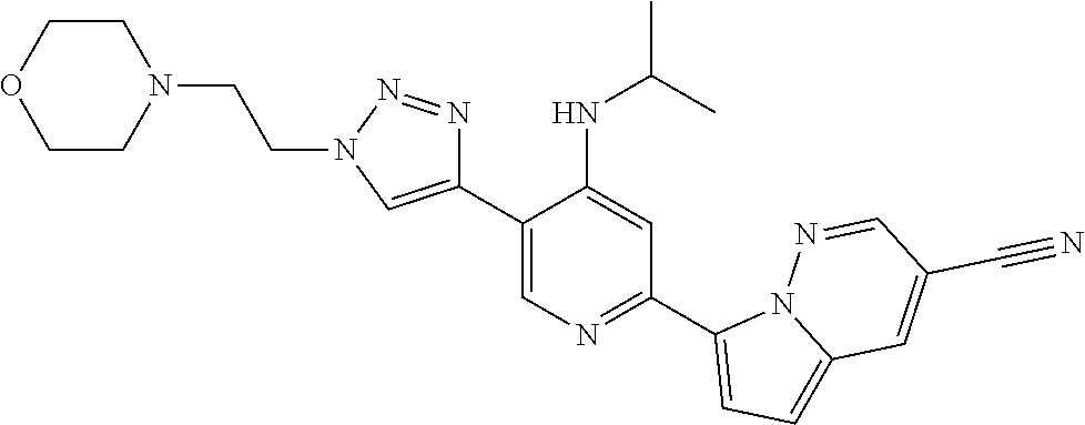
C1(C2=CN(CCN3CCOCC3)N=N2)=CN=C(C2=CC=C3N2N=CC(C#N)=C3)C=C1NC(C)C
